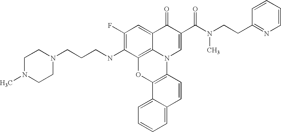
C1(F)=C(NCCCN2CCN(C)CC2)C2=C3C(=C1)C(=O)C(C(N(CCC1=NC=CC=C1)C)=O)=CN3C1=C(O2)C2=CC=CC=C2C=C1
